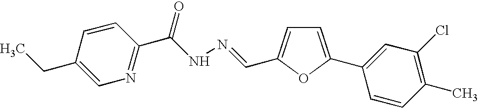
C1=CC(C(NN=CC2=CC=C(C3=CC(Cl)=C(C)C=C3)O2)=O)=NC=C1CC
